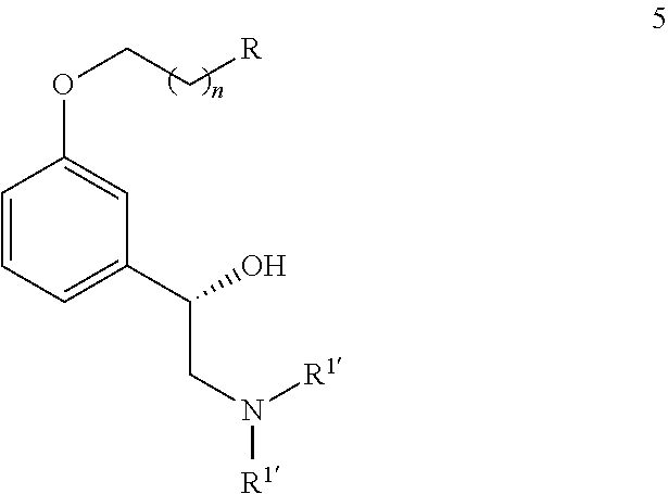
C1=CC=C(C(O)CN([R1])[R1])C=C1OCC[R]
